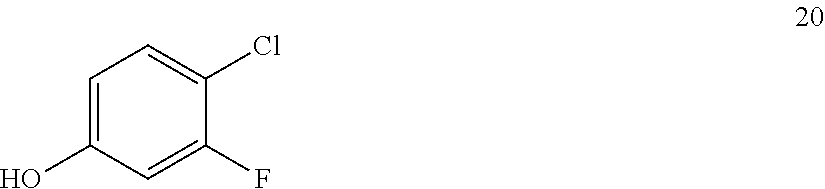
C1(F)=CC(O)=CC=C1Cl
